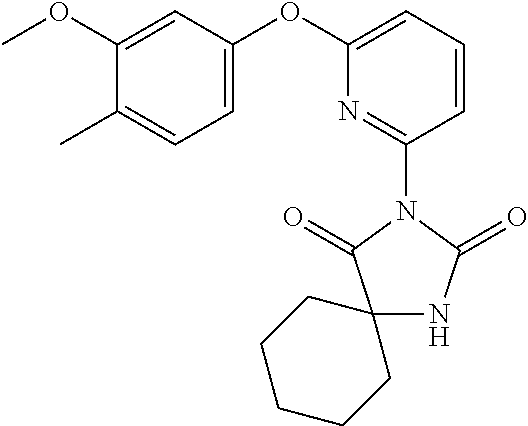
C12(NC(=O)N(C3=NC(OC4=CC=C(C)C(OC)=C4)=CC=C3)C1=O)CCCCC2
